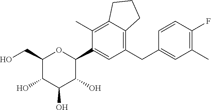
C1(CO)C(O)C(O)C(O)C(C2=CC(CC3=CC(C)=C(F)C=C3)=C3C(=C2C)CCC3)O1
